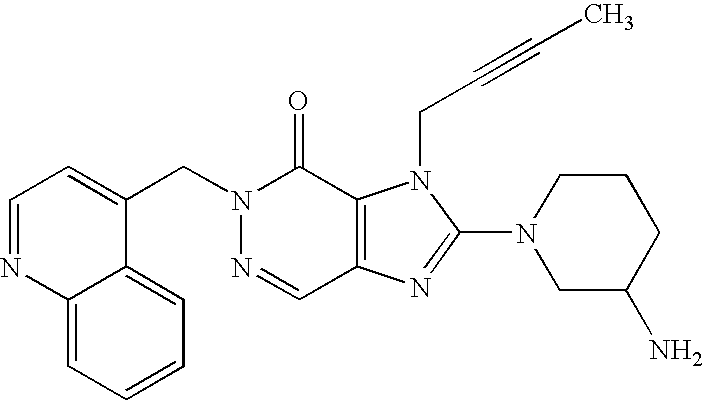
C(N1N=CC2=C(C1=O)N(CC#CC)C(N1CC(N)CCC1)=N2)C1=CC=NC2=CC=CC=C12
